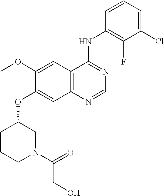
C1(OC2=CC3=C(C=C2OC)C(NC2=C(F)C(Cl)=CC=C2)=NC=N3)CCCN(C(CO)=O)C1
